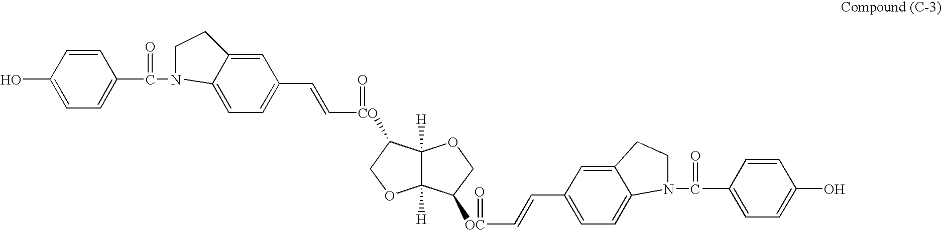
C12=CC=C(C=C[CO](=O)C3C4([H])C([H])(OC3)C([OC](C=CC3=CC=C5C(=C3)CCN5C(C3=CC=C(O)C=C3)=O)=O)CO4)C=C1CCN2C(C1=CC=C(O)C=C1)=O
